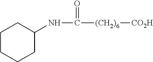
N(C([(CH2)6][CO2H])=O)C1CCCCC1
